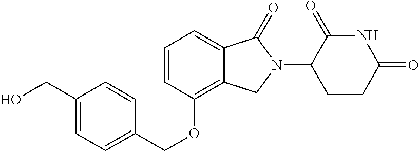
C(C1=CC=C(COC2=C3C(=CC=C2)C(=O)N(C2CCC(=O)NC2=O)C3)C=C1)O
